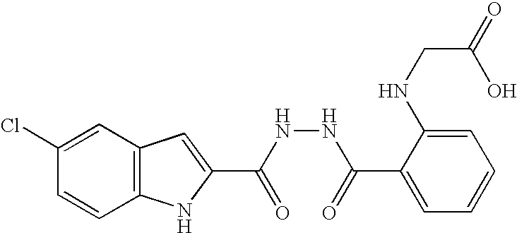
C12=C(C=C(Cl)C=C1)C=C(C(NNC(C1=CC=CC=C1NCC(=O)O)=O)=O)N2
